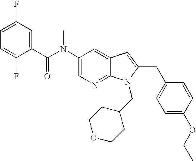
C1(N(C(C2=CC(F)=CC=C2F)=O)C)=CN=C2C(=C1)C=C(CC1=CC=C(OCC)C=C1)N2CC1CCOCC1
